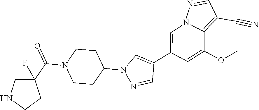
C1(C2=CN3C(=C(C#N)C=N3)C(OC)=C2)=CN(C2CCN(C(C3(F)CNCC3)=O)CC2)N=C1
